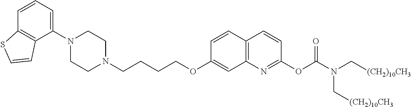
C1=CC2=C(C(N3CCN(CCCCOC4=CC5=C(C=C4)C=CC(OC(N(C[(CH2)10CH3])C[(CH2)10CH3])=O)=N5)CC3)=C1)C=CS2
